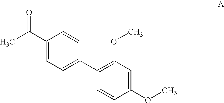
CC(C1=CC=C(C2=C(OC)C=C(OC)C=C2)C=C1)=O
